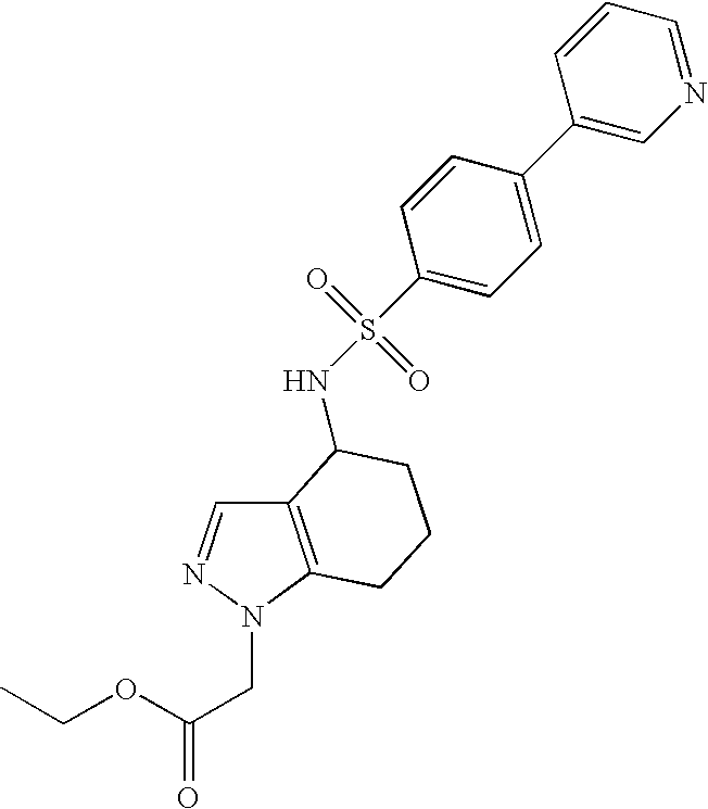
C1(C2=CC=C(S(=O)(=O)NC3C4=C(N(CC(OCC)=O)N=C4)CCC3)C=C2)=CN=CC=C1
